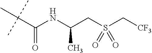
C(C(NC(CS(C[CF3])(=O)=O)C)=O)(C)(C)C
